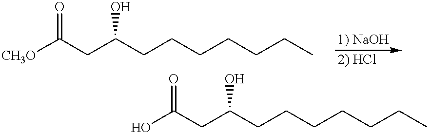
[CH3O]C(CC(CCCCCCC)O)=O.C(CC(CCCCCCC)O)(=O)O
